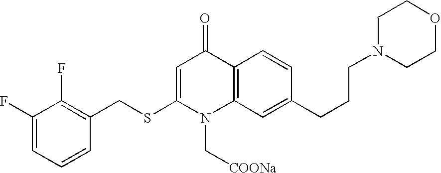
C1(F)=CC=CC(CSC2=CC(=O)C3=C(N2C[COONa])C=C(CCCN2CCOCC2)C=C3)=C1F
